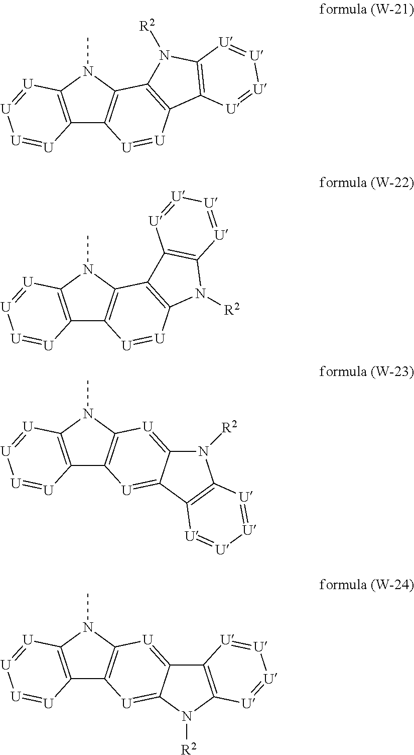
C12=C(N(C)C3=C1[U]=[U]C1=C3N([R2])C3=C1[U]=[U][U]=[U]3)[U]=[U][U]=[U]2.C12=C(N(C)C3=C1[U]=[U]C1=C3C3=C(N1[R2])[U]=[U][U]=[U]3)[U]=[U][U]=[U]2.C12=C(N(C)C3=C1[U]=C1C(=[U]3)N([R2])C3=C1[U]=[U][U]=[U]3)[U]=[U][U]=[U]2.C12=C(N(C)C3=C1[U]=C1C(=[U]3)C3=C(N1[R2])[U]=[U][U]=[U]3)[U]=[U][U]=[U]2
